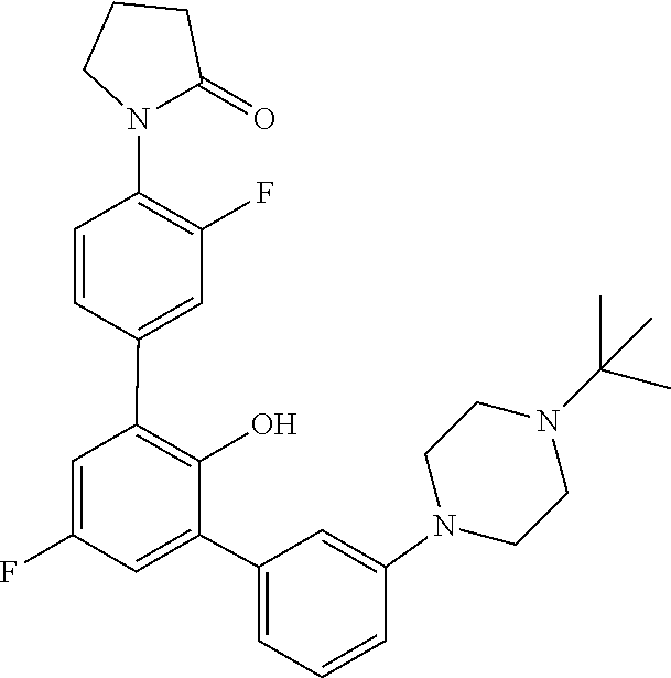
C1(C2=C(O)C(C3=CC=CC(N4CCN(C(C)(C)C)CC4)=C3)=CC(F)=C2)=CC(F)=C(N2C(=O)CCC2)C=C1
